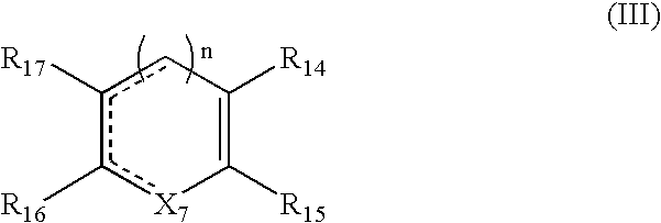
C1([R15])=C([R14])cc([R17])c([R16])[X7]1
